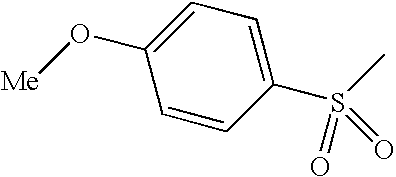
C1(O[Me])=CC=C(S(C)(=O)=O)C=C1
